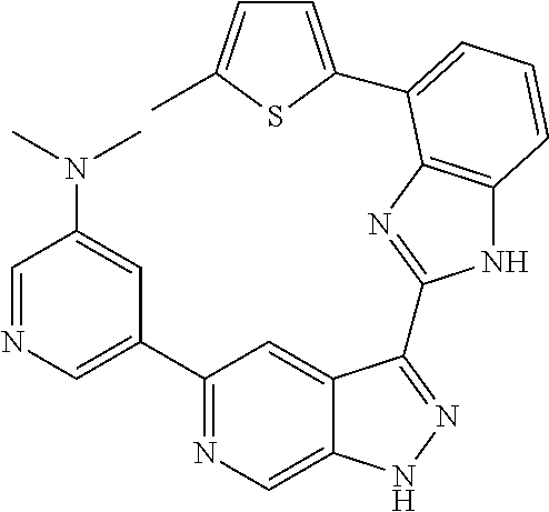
C1=NC=C(C2=NC=C3C(=C2)C(C2=NC4=C(N2)C=CC=C4C2=CC=C(C)S2)=NN3)C=C1N(C)C
